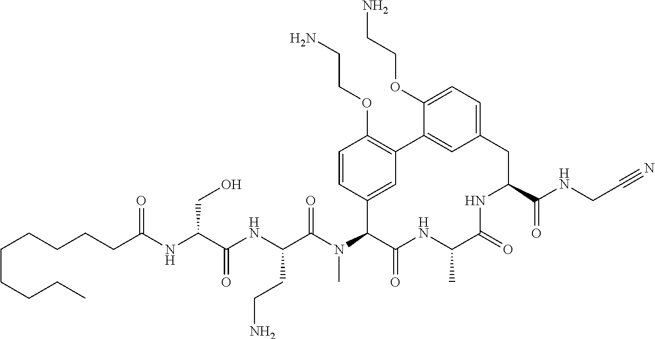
C(C(NC(C(N(C1C(=O)NC(C)C(=O)NC(C(NCC#N)=O)CC2=CC=C(OCCN)C(=C2)C2=C(OCCN)C=CC1=C2)C)=O)CCN)=O)(NC(CCCCCCCCC)=O)CO
